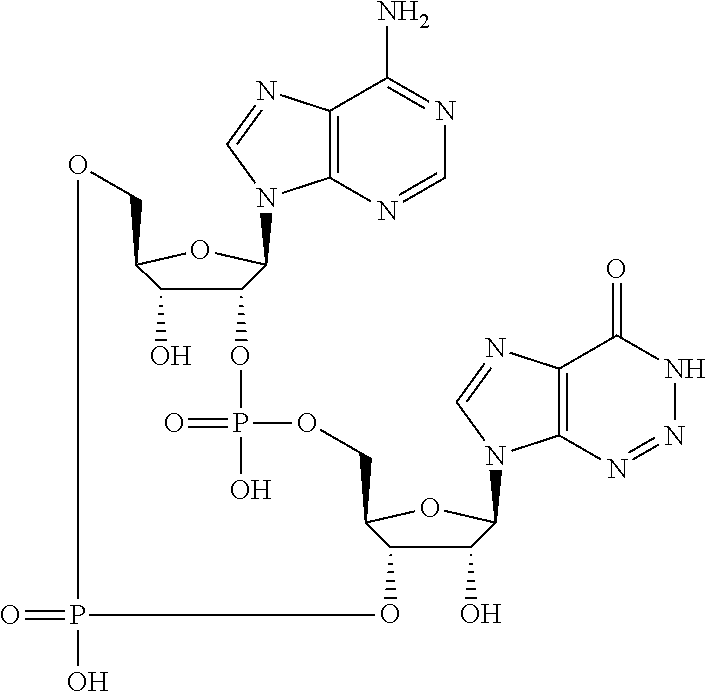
C12=C(N=CN=C1N)N(C1C(OP(=O)(O)OCC3C(O)C(O)C(N4C5=C(C(=O)NN=N5)N=C4)O3)C(O)C(CO)O1)C=N2.O=PO
